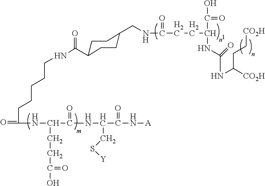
O=C(NC(C(NC(C(N[A])=O)CS[Y])=O)CCC(O)=O)CCCCCNC(=O)C1CCC(CNC(CCC(C(O)=O)NC(NC([CO2H])CC[CO2H])=O)=O)CC1
